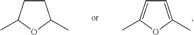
C1CC(C)OC1C.C1=C(C)OC(C)=C1
